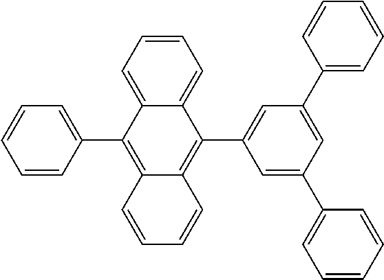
C12=C(C3=CC=CC=C3)C3=CC=CC=C3C(C3=CC(C4=CC=CC=C4)=CC(C4=CC=CC=C4)=C3)=C1C=CC=C2
